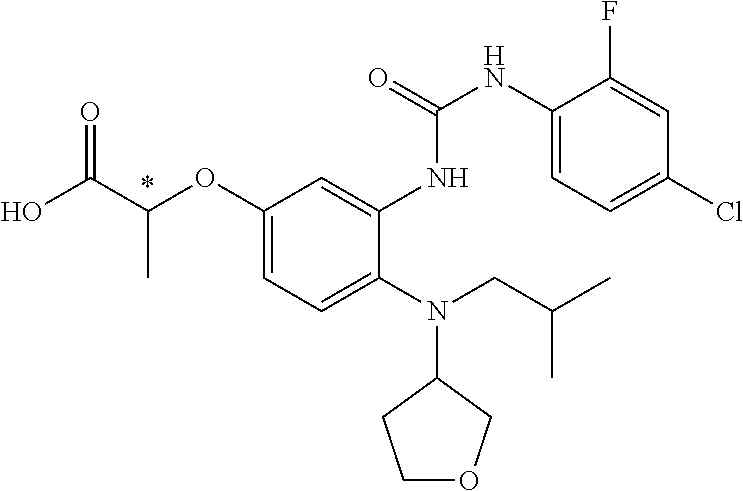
C1(OC(C(O)=O)C)=CC=C(N(CC(C)C)C2CCOC2)C(NC(NC2=CC=C(Cl)C=C2F)=O)=C1
